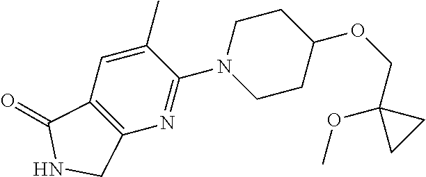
C(OC1CCN(C2=NC3=C(C=C2C)C(=O)NC3)CC1)C1(OC)CC1
